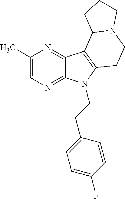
C1(C)=CN=C2C(=N1)C1=C(N2CCC2=CC=C(F)C=C2)CCN2C1CCC2
